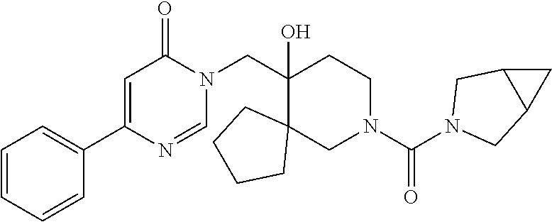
N1(C(N2CCC(CN3C(=O)C=C(C4=CC=CC=C4)N=C3)(O)C3(C2)CCCC3)=O)CC2C(C1)C2
